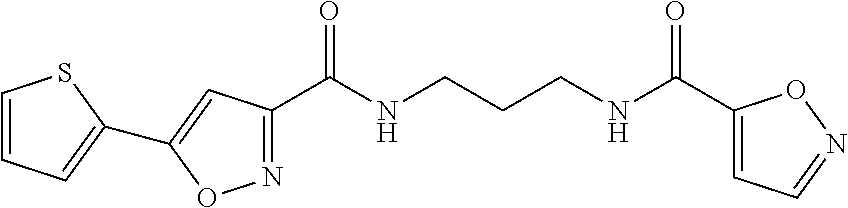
C1(C(NCCCNC(C2=CC=NO2)=O)=O)=NOC(C2=CC=CS2)=C1
